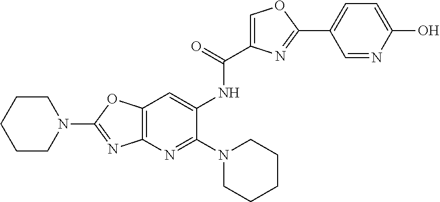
C1CCCCN1C1=NC2=C(O1)C=C(NC(=O)C1=COC(C3=CC=C(O)N=C3)=N1)C(N1CCCCC1)=N2
